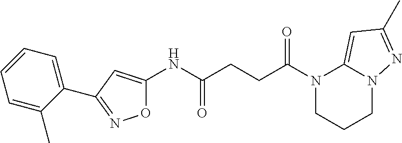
O1C(NC(CCC(N2CCCN3C2=CC(C)=N3)=O)=O)=CC(C2=CC=CC=C2C)=N1
